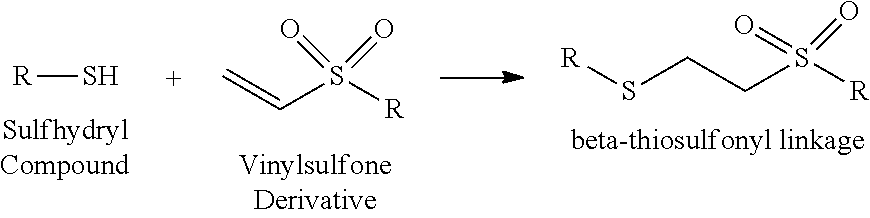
[R]S.C(S([R])(=O)=O)=C.[R]SCCS([R])(=O)=O
